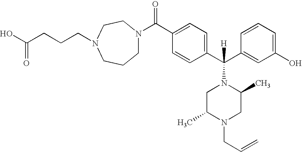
C1N(C(C2=CC=C(C(C3=CC(O)=CC=C3)([H])N3CC(C)N(CC=C)CC3C)C=C2)=O)CCN(CCCC(O)=O)CC1
